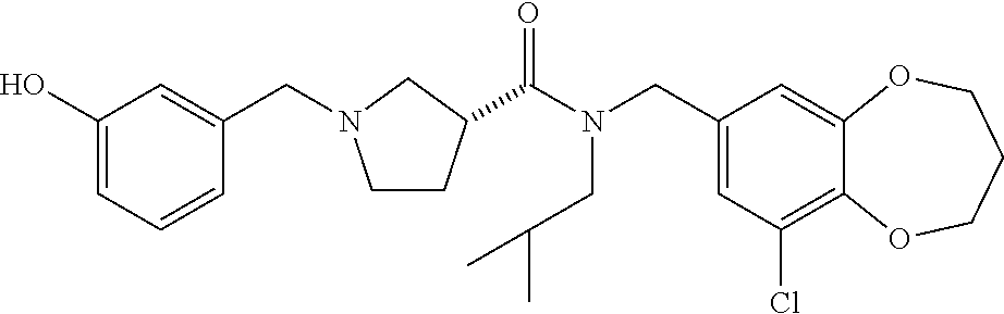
C1(CN(C(=O)C2CCN(CC3=CC(O)=CC=C3)C2)CC(C)C)=CC(Cl)=C2C(=C1)OCCCO2
